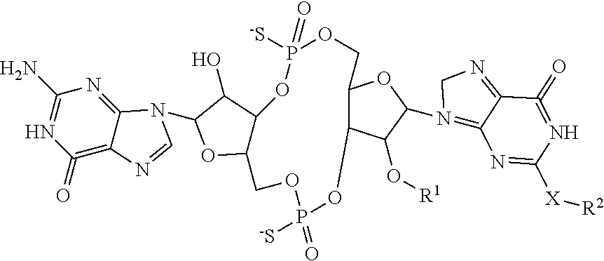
C1(=O)=C2C(=NC(N)=N1)N(C1OC3C(C1O)OP(=O)([-S])OCC1C(OP(=O)([-S])OC3)C(O[R1])C(N3=C4C(=NC3)C(=O)=NC([X][R2])=N4)O1)C=N2
